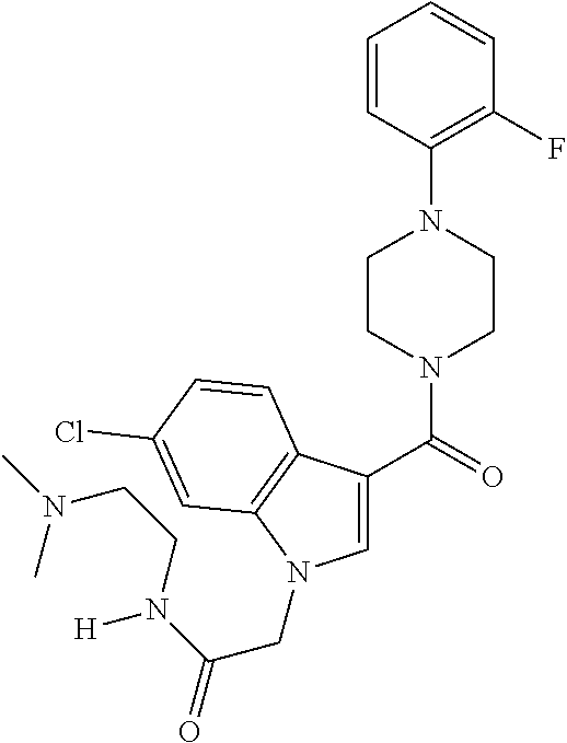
C1=CC(N2CCN(C(=O)C3=CN(CC(N(CCN(C)C)[H])=O)C4=C3C=CC(Cl)=C4)CC2)=C(F)C=C1
